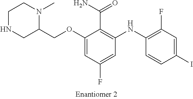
C(OC1=CC(F)=CC(NC2=C(F)C=C(I)C=C2)=C1C(N)=O)C1N(C)CCNC1
